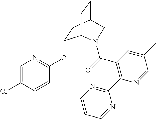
C1=C(Cl)C=CC(OC2CC3CCC2N(C(=O)C2=C(C4=NC=CC=N4)N=CC(C)=C2)C3)=N1
